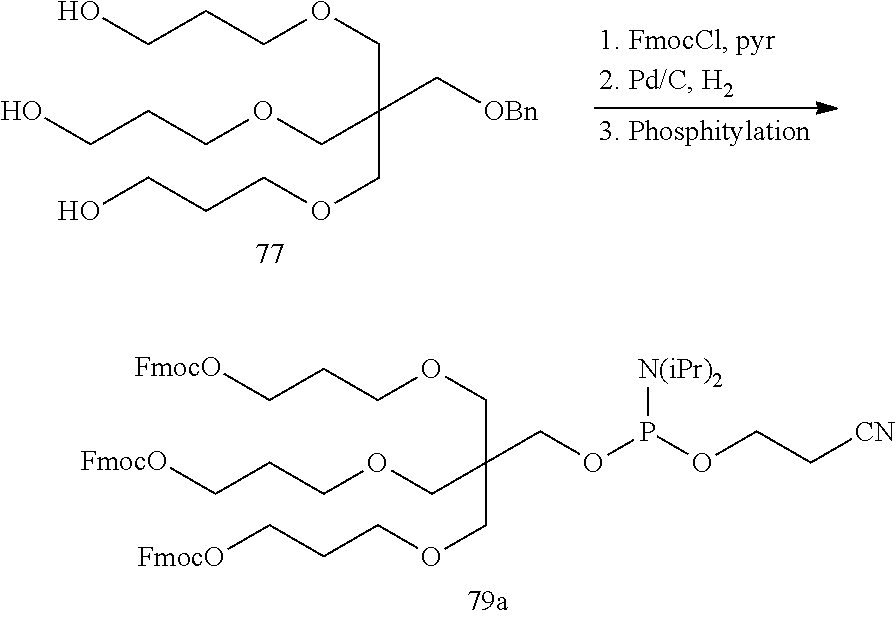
C(C(COCCCO)(COCCCO)C[OBn])OCCCO.C(C(COCCC[FmocO])(COCCC[FmocO])COP(OCC[CN])[N(iPr)2])OCCC[FmocO]
